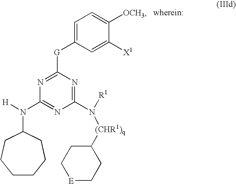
N1=C([G]C2=CC=C([OCH3])C([X1])=C2)N=C(N([(CHR1)q]C2CC[E]CC2)[R1])N=C1N(C1CCCCCC1)[H]
